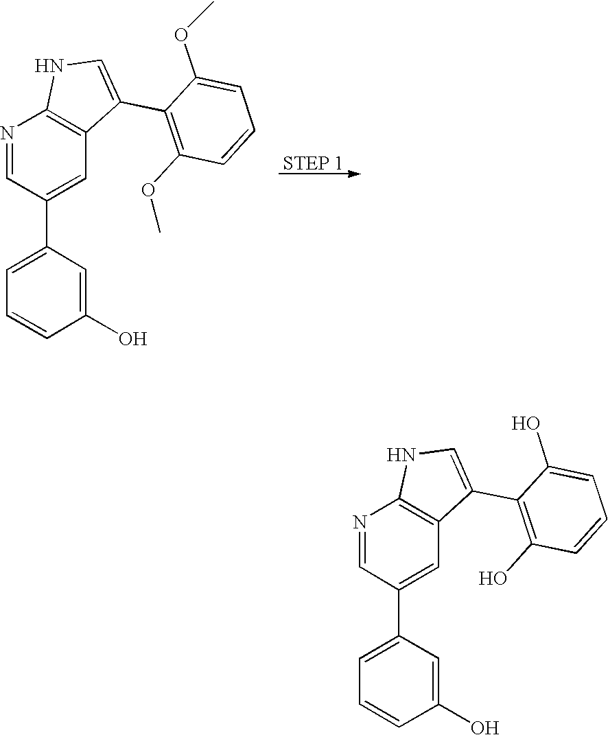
N1=CC(C2=CC=CC(O)=C2)=CC2=C1NC=C2C1=C(O)C=CC=C1O.N1=CC(C2=CC=CC(O)=C2)=CC2=C1NC=C2C1=C(OC)C=CC=C1OC
